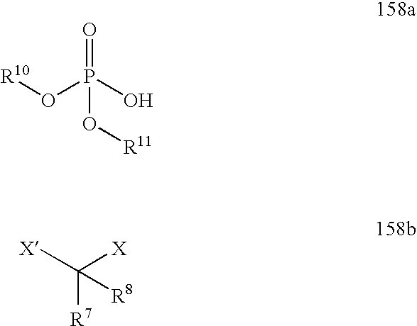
[R10]OP(O)(=O)O[R11].C([R7])([X])([X])[R8]
